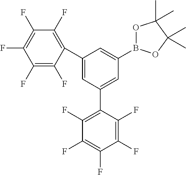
C1(F)=C(F)C(C2=CC(C3=C(F)C(F)=C(F)C(F)=C3F)=CC(B3OC(C)(C)C(C)(C)O3)=C2)=C(F)C(F)=C1F
